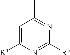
C1=C([R4])N=C([R5])N=C1C
